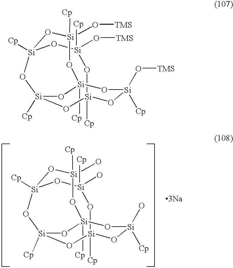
[Si]12([Cp])O[Si](O[TMS])([Cp])O[Si]3([Cp])O[Si]([Cp])(O[Si]([Cp])(O[Si](O[TMS])([Cp])O1)O[Si](O[TMS])([Cp])O3)O2.[Si]12([Cp])O[Si](O)([Cp])O[Si]3([Cp])O[Si]([Cp])(O[Si]([Cp])(O[Si](O)([Cp])O1)O[Si](O)([Cp])O3)O2.[3Na]
